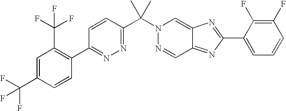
C1=CC(C(N2N=CC3=NC(C4=CC=CC(F)=C4F)=NC3=C2)(C)C)=NN=C1C1=C(C(F)(F)F)C=C(C(F)(F)F)C=C1
